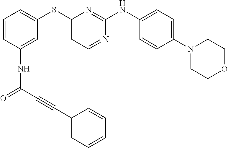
C1=CC(NC(C#CC2=CC=CC=C2)=O)=CC(SC2=CC=NC(NC3=CC=C(N4CCOCC4)C=C3)=N2)=C1
